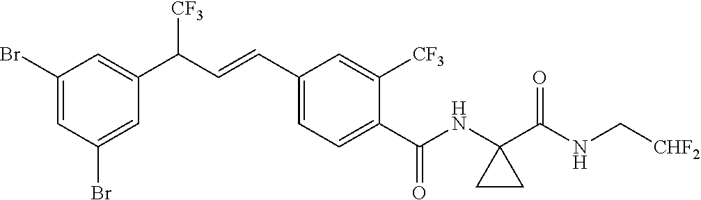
C1(Br)=CC(Br)=CC(C(C=CC2=CC=C(C(NC3(C(NC[CHF2])=O)CC3)=O)C([CF3])=C2)[CF3])=C1
